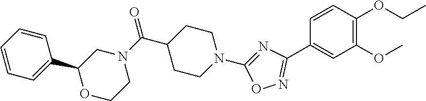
C1=CC(OCC)=C(OC)C=C1C1=NOC(N2CCC(C(N3CC(C4=CC=CC=C4)OCC3)=O)CC2)=N1
